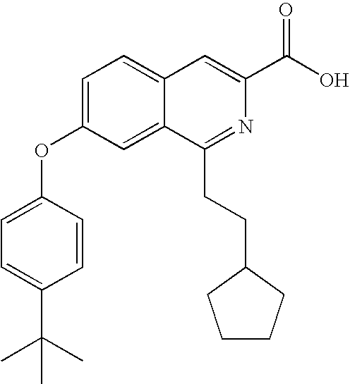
C1=C(OC2=CC=C(C(C)(C)C)C=C2)C=C2C(=C1)C=C(C(O)=O)N=C2CCC1CCCC1
